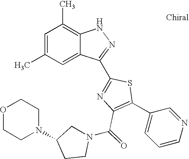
C1=C(C)C=C2C(=C1C)NN=C2C1=NC(C(N2CC(N3CCOCC3)CC2)=O)=C(C2=CC=CN=C2)S1
